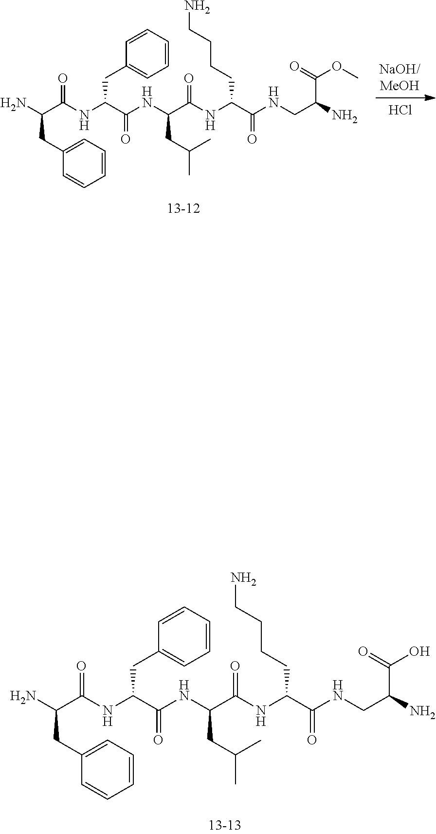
C1=CC=CC=C1CC(C(=O)NC(CC(C)C)C(=O)NC(CCCCN)C(=O)NCC(N)C(=O)O)NC(C(CC1=CC=CC=C1)N)=O.C1=CC=CC=C1CC(C(=O)NC(CC(C)C)C(=O)NC(CCCCN)C(=O)NCC(N)C(=O)OC)NC(C(CC1=CC=CC=C1)N)=O.Cl
